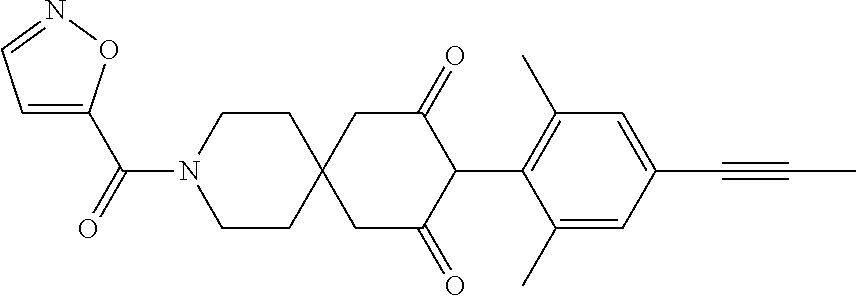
C1CN(C(=O)C2=CC=NO2)CCC12CC(=O)C(C1=C(C)C=C(C#CC)C=C1C)C(=O)C2
